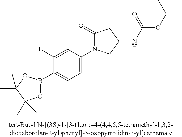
C1(F)=CC(N2C(=O)CC(NC(OC(C)(C)C)=O)C2)=CC=C1B1OC(C)(C)C(C)(C)O1
